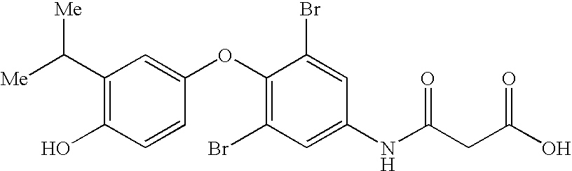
[Me]C(C1=C(O)C=CC(OC2=C(Br)C=C(NC(CC(O)=O)=O)C=C2Br)=C1)[Me]
